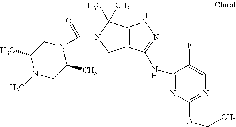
C12=C(C(NC3=NC(OCC)=NC=C3F)=NN1)CN(C(N1CC(C)N(C)CC1C)=O)C2(C)C
